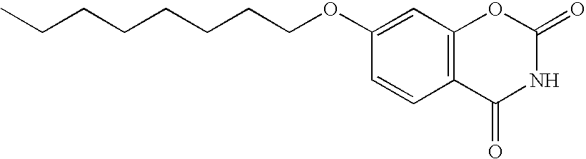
C12=C(C=C(OCCCCCCCC)C=C1)OC(=O)NC2=O
